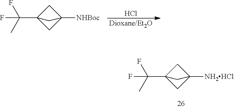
C1C2(C(C)(F)F)CC1([NHBoc])C2.Cl.[Dioxane/Et2O].C1C2(C(C)(F)F)CC1([NH2HCl])C2
